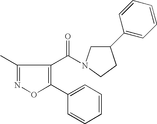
C1(C)=NOC(C2=CC=CC=C2)=C1C(=O)N1CC(C2=CC=CC=C2)CC1
